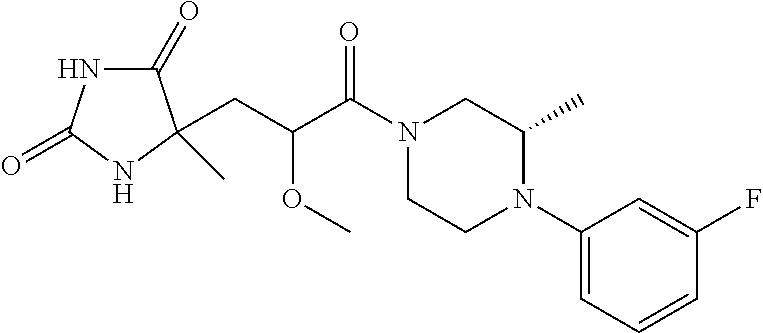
C1(=O)NC(=O)NC1(C)CC(C(N1CCN(C2=CC=CC(F)=C2)C(C)C1)=O)OC
